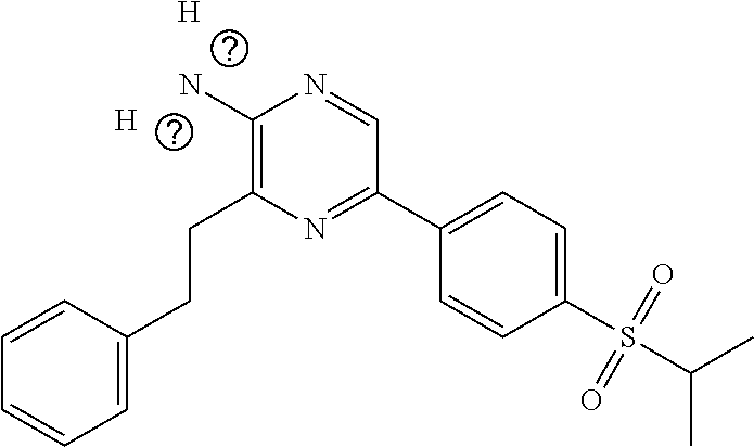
C(S(C1=CC=C(C2=NC(CCC3=CC=CC=C3)=C(N)N=C2)C=C1)(=O)=O)(C)C.[H].[H]
